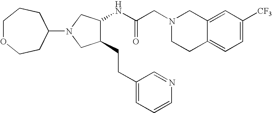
C12=CC([CF3])=CC=C1CCN(CC(NC1C(CCC3=CC=CN=C3)CN(C3CCOCCC3)C1)=O)C2
